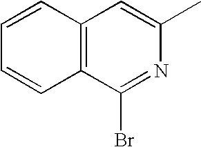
C12=C(C(Br)=NC(C)=C1)C=CC=C2
